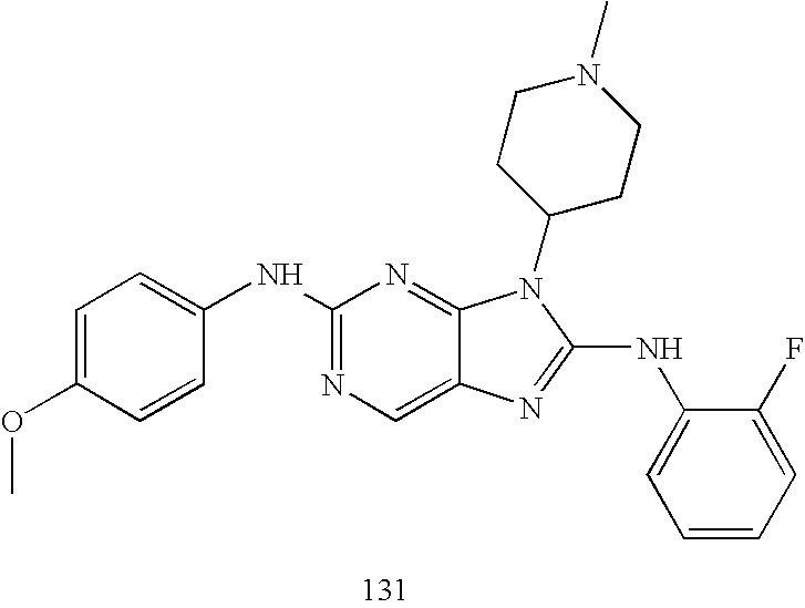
C1=C(OC)C=CC(NC2=NC=C3C(=N2)N(C2CCN(C)CC2)C(NC2=CC=CC=C2F)=N3)=C1
